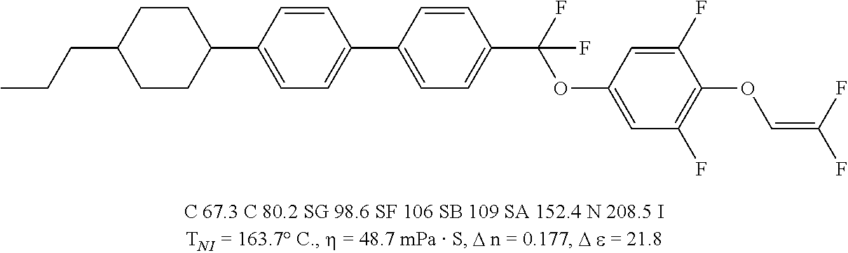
C1CC(C2=CC=C(C3=CC=C(C(F)(OC4=CC(F)=C(OC=C(F)F)C(F)=C4)F)C=C3)C=C2)CCC1CCC
